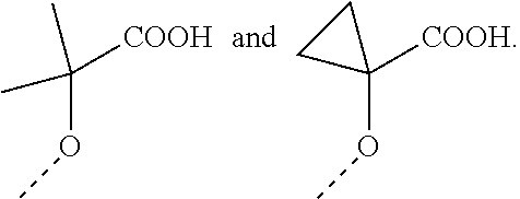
C(OC)([COOH])(C)C.C1(OC)([COOH])CC1
